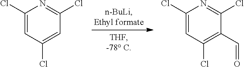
C1(Cl)=CC(Cl)=CC(Cl)=N1.C1(Cl)=CC(Cl)=C(C=O)C(Cl)=N1
